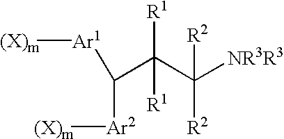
[(X)m][Ar1]C(C(C([NR3R3])([R2])[R2])([R1])[R1])[Ar2][(X)m]
